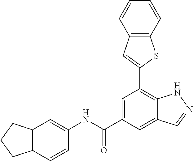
C1=C(C(NC2=CC3=C(C=C2)CCC3)=O)C=C2C(=C1C1=CC3=C(S1)C=CC=C3)NN=C2
